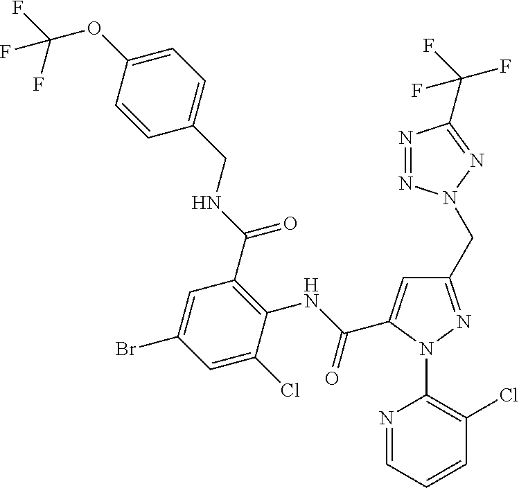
C1=CC(OC(F)(F)F)=CC=C1CNC(C1=C(NC(=O)C2=CC(CN3N=NC(C(F)(F)F)=N3)=NN2C2=C(Cl)C=CC=N2)C(Cl)=CC(Br)=C1)=O
